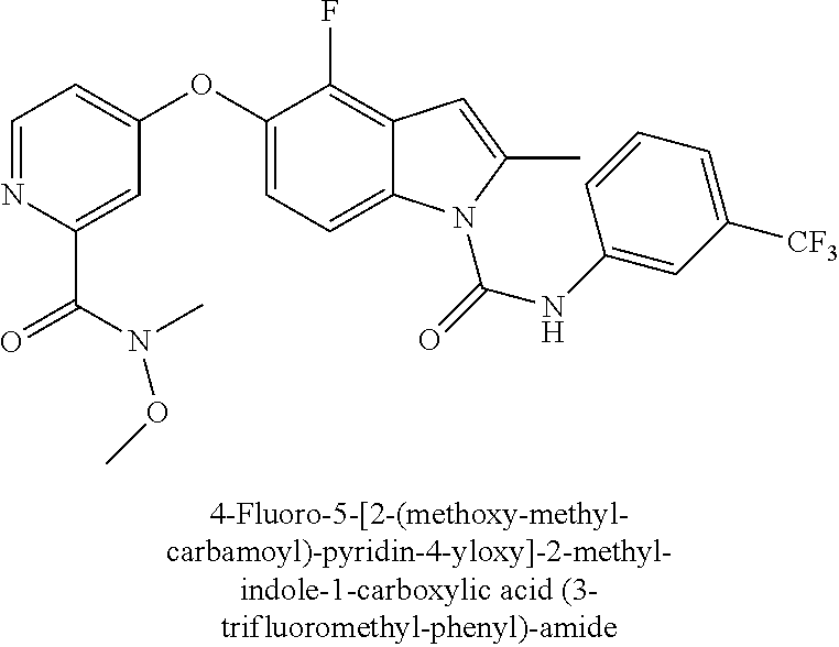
C1=NC(C(N(OC)C)=O)=CC(OC2=CC=C3C(=C2F)C=C(C)N3C(=O)NC2=CC([CF3])=CC=C2)=C1
